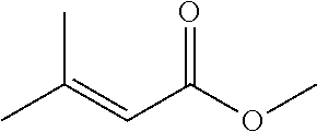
O=C(OC)C=C(C)C
